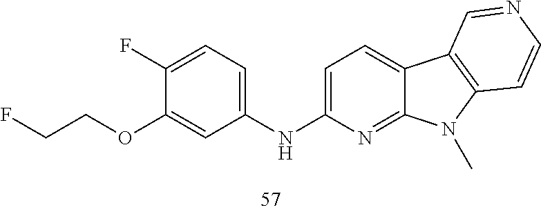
FCCOC1=CC(NC2=CC=C3C(=N2)N(C)C2=C3C=NC=C2)=CC=C1F
